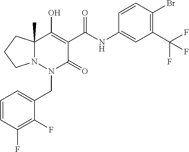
C1=CC(F)=C(F)C(CN2C(=O)C(C(=O)NC3=CC(C(F)(F)F)=C(Br)C=C3)=C(O)C3(C)N2CCC3)=C1
